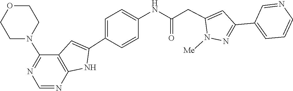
C1=C(C2=NN([Me])C(CC(NC3=CC=C(C4=CC5=C(N4)N=CN=C5N4CCOCC4)C=C3)=O)=C2)C=NC=C1
